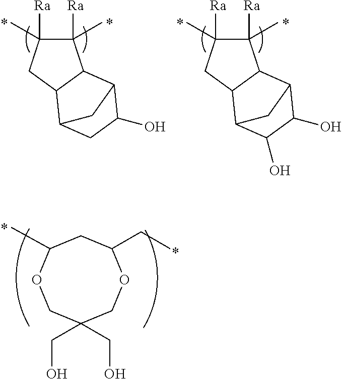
C1([Ra])(C)C([Ra])(C)CC2C1C1C(O)CC2C1.C1([Ra])(C)C([Ra])(C)CC2C1C1C(O)C(O)C2C1.CC1CC(CC)OCC(CO)(CO)CO1
